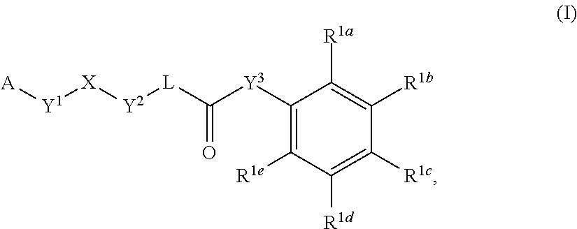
[Y3](C1=C([R1e])C([R1d])=C([R1c])C([R1b])=C1[R1a])C([L][Y2][X][Y1][A])=O
